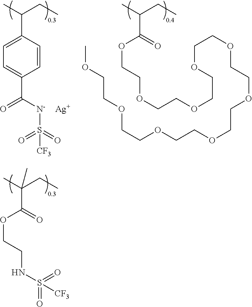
CC(CC)(C(=O)OCCNS(=O)(=O)[CF3])C.CC(CC)C1=CC=C(C(=O)[N-]S(=O)(=O)[CF3])C=C1.[Ag].CC(CC)C(=O)OCCOCCOCCOCCOCCOCCOCCOCCOCCOC
